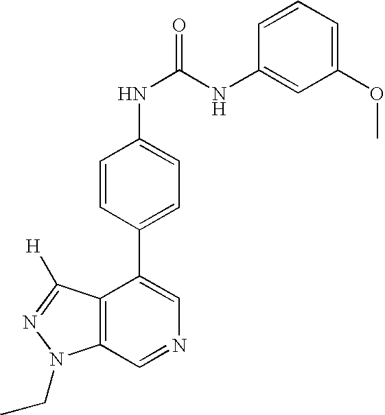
C12=C(C=NC=C1C1=CC=C(NC(=O)NC3=CC(OC)=CC=C3)C=C1)N(CC)N=C2[H]
